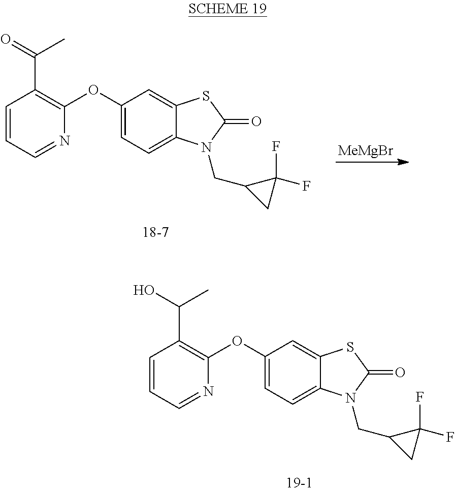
C1(OC2=C(C(C)O)C=CC=N2)=CC=C2C(=C1)SC(=O)N2CC1CC1(F)F.C1(OC2=C(C(C)=O)C=CC=N2)=CC=C2C(=C1)SC(=O)N2CC1CC1(F)F.[MeMgBr]
